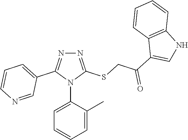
N1=C(SCC(C2=CNC3=C2C=CC=C3)=O)N(C2=CC=CC=C2C)C(C2=CC=CN=C2)=N1
